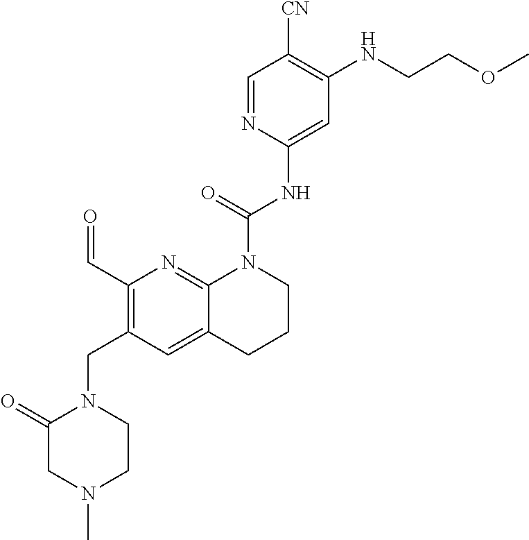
C1(C=O)=C(CN2CCN(C)CC2=O)C=C2C(=N1)N(C(=O)NC1=CC(NCCOC)=C([CN])C=N1)CCC2
